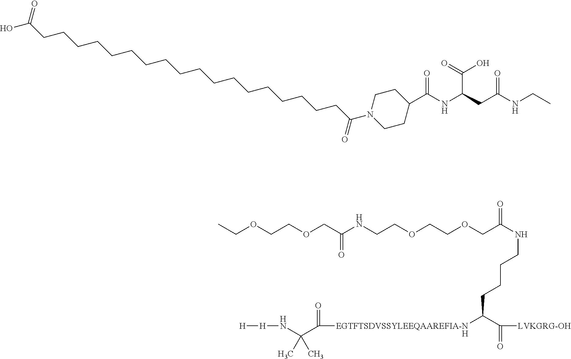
[H].CCOCCOCC(NCCOCCOCC(NCCCCC(C(=O)[LVKGRG-OH])[EGTFTSDVSSYLEEQAAREFIA-N]C(=O)C(N[H][H])(C)C)=O)=O.OC(CCCCCCCCCCCCCCCCCCC(N1CCC(C(NC(CC(NCC)=O)C(=O)O)=O)CC1)=O)=O
